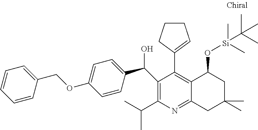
C1(C(O)C2=CC=C(OCC3=CC=CC=C3)C=C2)=C(C(C)C)N=C2C(=C1C1=CCCC1)C(O[Si](C(C)(C)C)(C)C)CC(C)(C)C2
